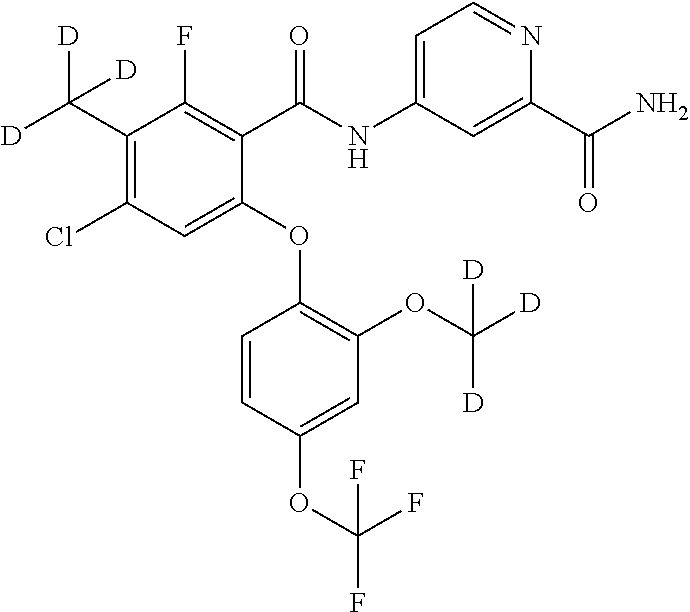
C1(C([D])([D])[D])=C(Cl)C=C(OC2=C(OC([D])([D])[D])C=C(OC(F)(F)F)C=C2)C(C(NC2=CC=NC(C(N)=O)=C2)=O)=C1F
